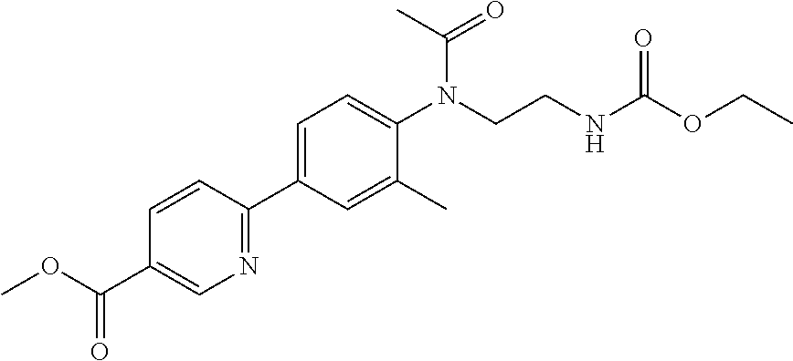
C(C1=CN=C(C2=CC=C(N(CCNC(OCC)=O)C(=O)C)C(C)=C2)C=C1)(=O)OC
